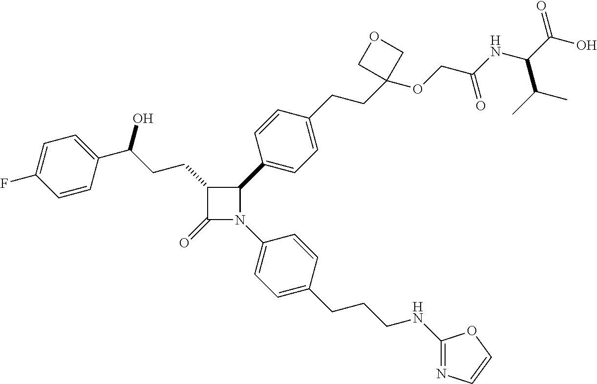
C1(=O)N(C2=CC=C(CCCNC3=NC=CO3)C=C2)C(C2=CC=C(CCC3(OCC(NC(C(O)=O)C(C)C)=O)COC3)C=C2)C1CCC(O)C1=CC=C(F)C=C1
